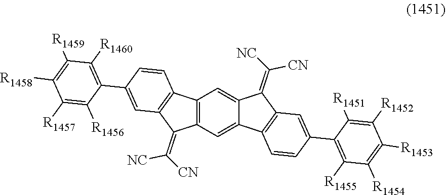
[R1455]C1=C(C2=CC3=C(C=C2)C2=CC4=C(C5=C(C4=C([CN])[NC])C=C(C4=C([R1460])C([R1459])=C([R1458])C([R1457])=C4[R1456])C=C5)C=C2C3=C([NC])[CN])C([R1451])=C([R1452])C([R1453])=C1[R1454]
